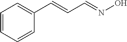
C1=CC=CC(C=CC=NO)=C1
